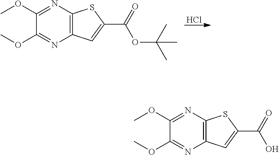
Cl.C1(OC)=NC2=C(N=C1OC)C=C(C(=O)OC(C)(C)C)S2.C1(OC)=NC2=C(N=C1OC)C=C(C(=O)O)S2
